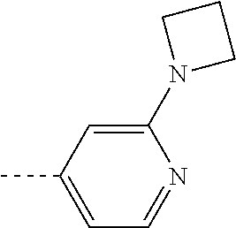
C1(N2CCC2)=CC(C)=CC=N1
